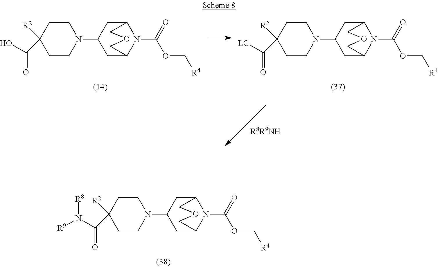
N(C(C1([R2])CCN(C2CC3N(C(OC[R4])=O)C(C2)COC3)CC1)=O)([R8])[R9].OC(C1([R2])CCN(C2CC3N(C(OC[R4])=O)C(C2)COC3)CC1)=O.[LG]C(C1([R2])CCN(C2CC3N(C(OC[R4])=O)C(C2)COC3)CC1)=O
